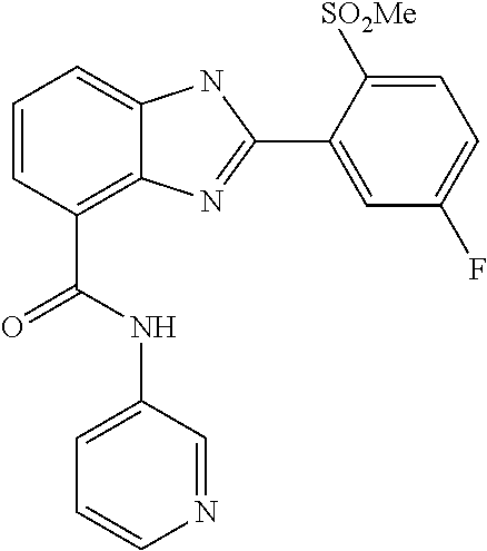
C1=CC(C(NC2=CC=CN=C2)=O)=C2C(=C1)NC(C1=CC(F)=CC=C1[SO2Me])=N2
